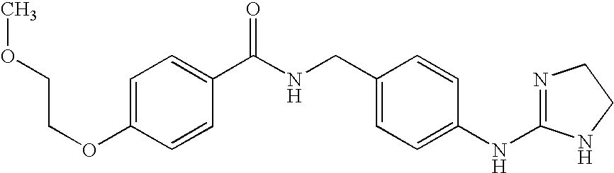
C1=C(OCCOC)C=CC(C(NCC2=CC=C(NC3=NCCN3)C=C2)=O)=C1
